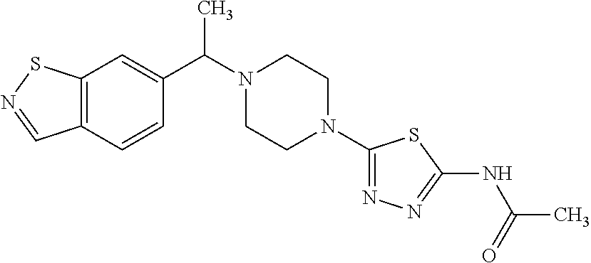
C(C)(N1CCN(C2=NN=C(NC(C)=O)S2)CC1)C1=CC2=C(C=C1)C=NS2
